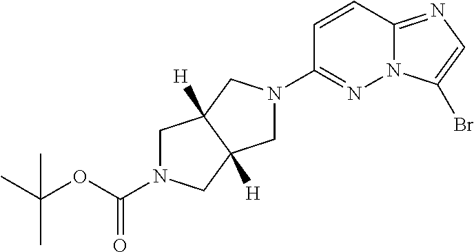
C1=CC2=NC=C(Br)N2N=C1N1CC2([H])C([H])(C1)CN(C(OC(C)(C)C)=O)C2
